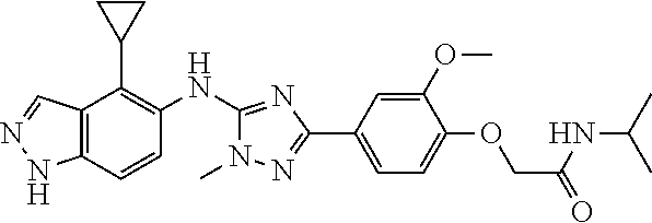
C12=C(C=CC(NC3=NC(C4=CC=C(OCC(NC(C)C)=O)C(OC)=C4)=NN3C)=C1C1CC1)NN=C2
